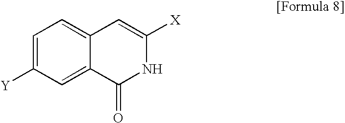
C1=C([Y])C=C2C(=C1)C=C([X])NC2=O
